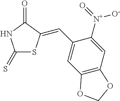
C1(=S)SC(=CC2=CC3=C(C=C2[N+](=O)[O-])OCO3)C(=O)N1
